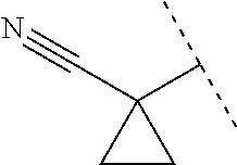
C1CC1(C(C)C)C#N
